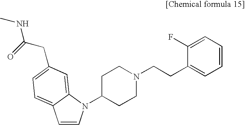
C1=CN(C2CCN(CCC3=CC=CC=C3F)CC2)C2=CC(CC(NC)=O)=CC=C12
